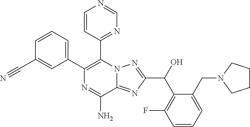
C1=CC(C2=C(C3=CC=CC(C#N)=C3)N=C(N)C3=NC(C(O)C4=C(F)C=CC=C4CN4CCCC4)=NN23)=NC=N1
